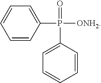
P([ONH2])(C1=CC=CC=C1)(=O)C1=CC=CC=C1
